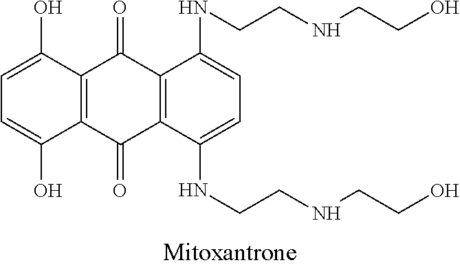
C1=C(O)C2=C(C(O)=C1)C(=O)C1=C(C2=O)C(NCCNCCO)=CC=C1NCCNCCO
